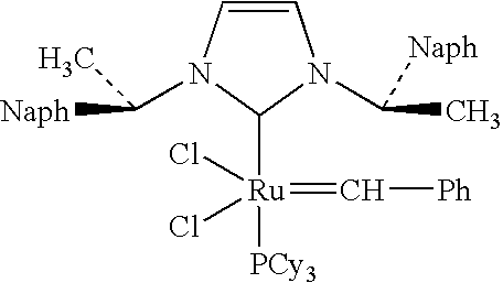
C1=CN(C([Naph])C)C([Ru](=C[Ph])(Cl)(Cl)[PCy3])N1C(C)[Naph]
